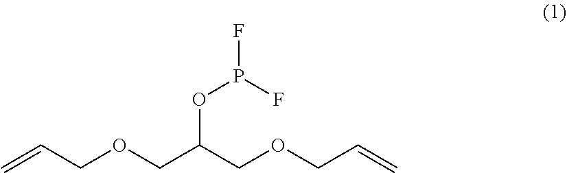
C=CCOCC(COCC=C)OP(F)F
